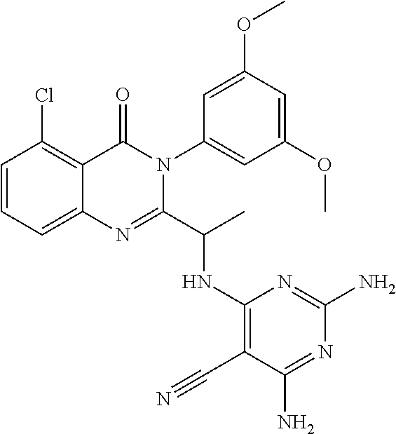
C1=CC=C2C(=C1Cl)C(=O)N(C1=CC(OC)=CC(OC)=C1)C(C(C)NC1=C(C#N)C(N)=NC(N)=N1)=N2
